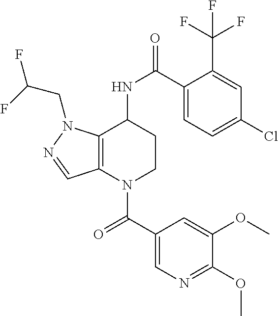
C1(C(=O)N2CCC(NC(=O)C3=CC=C(Cl)C=C3C(F)(F)F)C3=C2C=NN3CC(F)F)=CN=C(OC)C(OC)=C1
